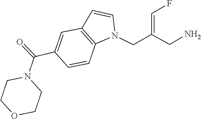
N1(C(C2=CC3=C(N(CC(=CF)CN)C=C3)C=C2)=O)CCOCC1
